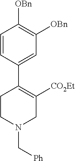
C1=CC(C2=C([CO2Et])CN(C[Ph])CC2)=CC([OBn])=C1[OBn]
